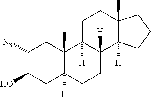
C1([N3])C(O)CC2([H])C(C)(C1)C1([H])C([H])(CC2)C2([H])C(C)(CC1)CCC2
